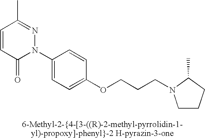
C1=CC(=O)N(C2=CC=C(OCCCN3CCCC3C)C=C2)N=C1C
